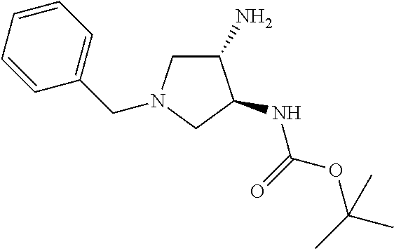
C1=CC=CC(CN2CC(N)C(NC(=O)OC(C)(C)C)C2)=C1
